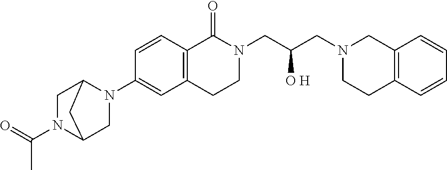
C12=C(C=CC=C1)CCN(CC(CN1C(=O)C3=C(CC1)C=C(N1C4CN(C(C)=O)C(C1)C4)C=C3)[O H])C2
